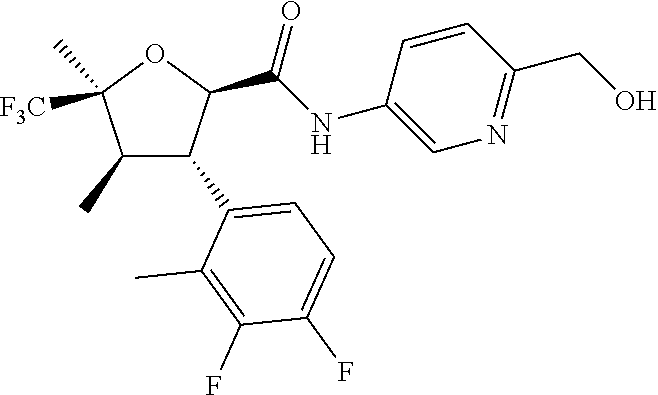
C1(C)C(C2=CC=C(F)C(F)=C2C)C(C(NC2=CN=C(CO)C=C2)=O)OC1(C)[F3C]
